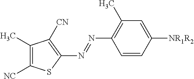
C1(C)=C([NC])SC(N=NC2=C(C)C=C([NR1R2])C=C2)=C1[CN]
